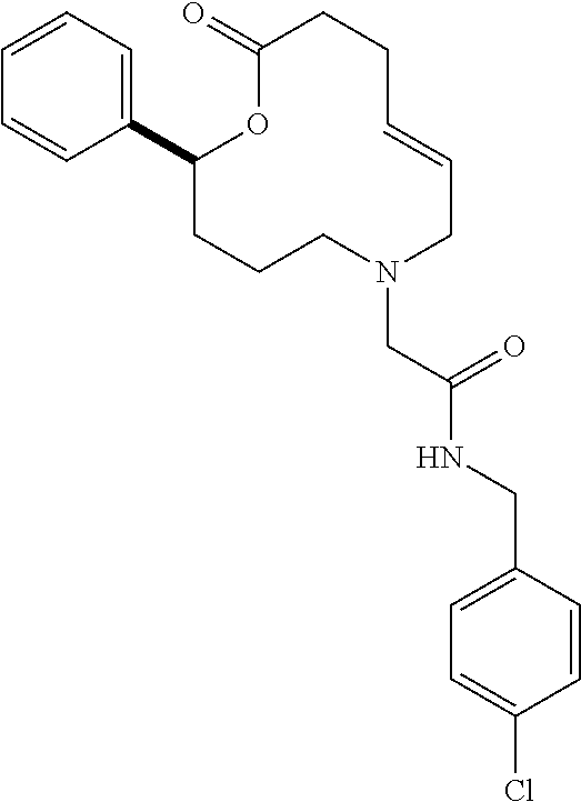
C1=CC=C(C2CCCN(CC(NCC3=CC=C(Cl)C=C3)=O)CC=CCCC(=O)O2)C=C1
